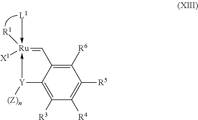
[Y]1([(Z)n])->[Ru]([R1])(-[L1])([X1])=CC2=C([R6])C([R5])=C([R4])C([R3])=C12
